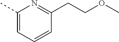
C1(C)=CC=CC(CCOC)=N1
